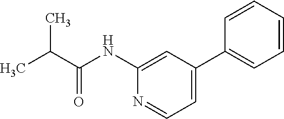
C1(NC(C(C)C)=O)=CC(C2=CC=CC=C2)=CC=N1
